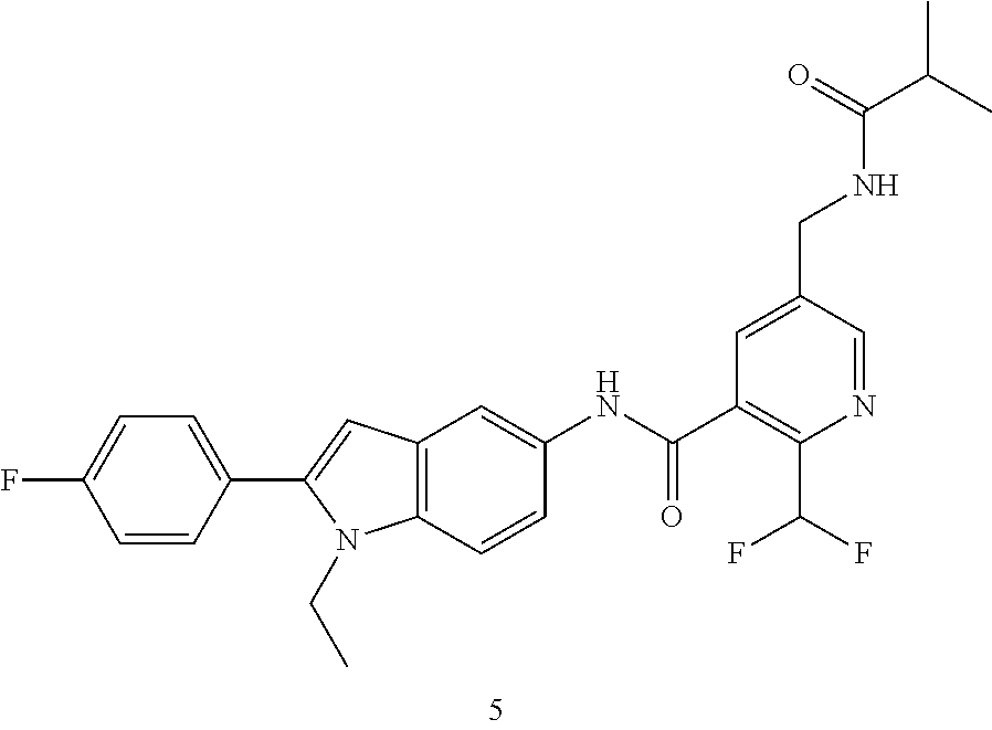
C1=C(CNC(C(C)C)=O)C=NC(C(F)F)=C1C(NC1=CC2=C(C=C1)N(CC)C(C1=CC=C(F)C=C1)=C2)=O
